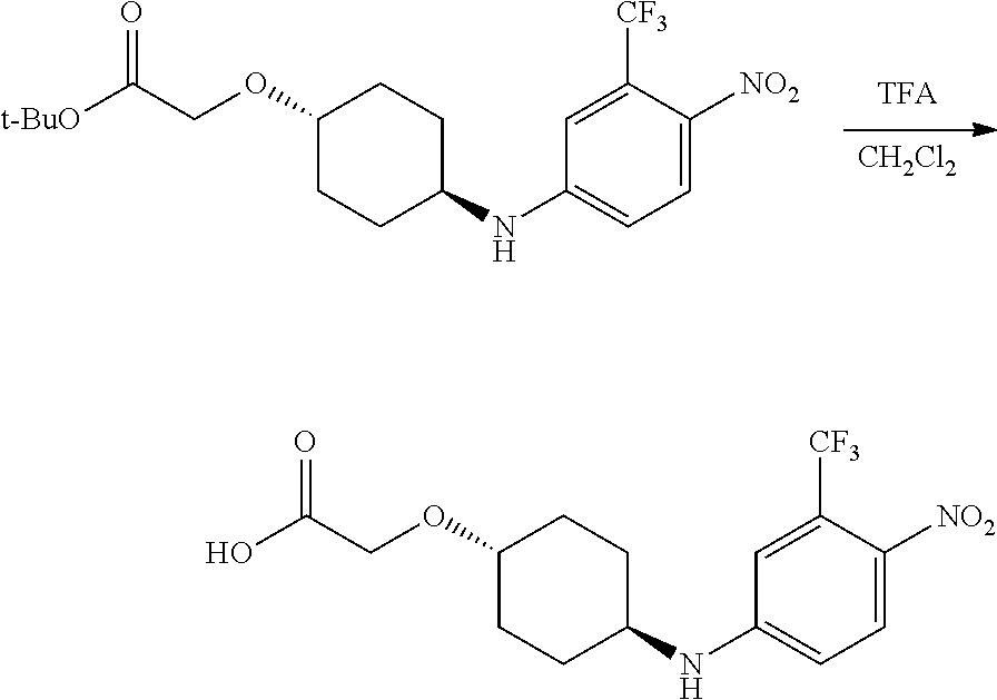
[CH2Cl2].C1(NC2CCC(OCC([t-BuO])=O)CC2)=CC=C([NO2])C([CF3])=C1.C1(NC2CCC(OCC(O)=O)CC2)=CC=C([NO2])C([CF3])=C1
